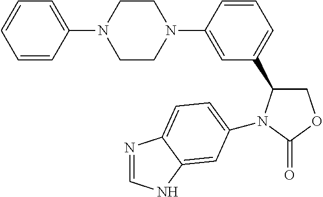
C1C(C2=CC=CC(N3CCN(C4=CC=CC=C4)CC3)=C2)N(C2=CC=C3N=CNC3=C2)C(=O)O1
